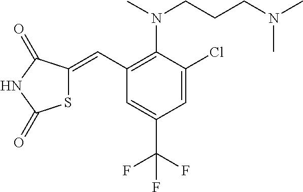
N(C1=C(C=C2SC(=O)NC2=O)C=C(C(F)(F)F)C=C1Cl)(CCCN(C)C)C
